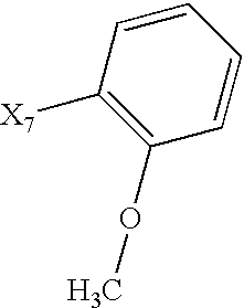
C1(OC)=C([X7])C=CC=C1
